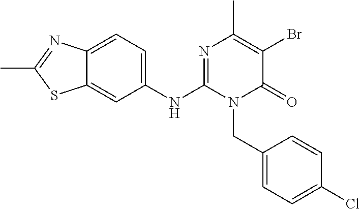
C1(NC2=NC(C)=C(Br)C(=O)N2CC2=CC=C(Cl)C=C2)=CC=C2C(=C1)SC(C)=N2
